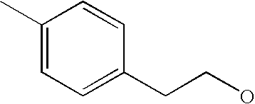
C1(C)=CC=C(CCO)C=C1
